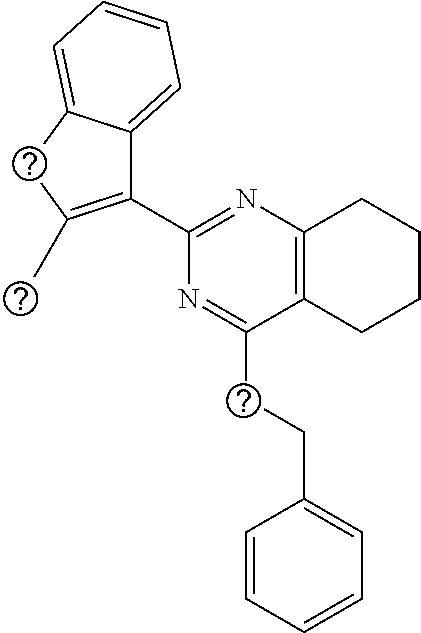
C1(C2=C(C)CC3=CC=CC=C23)=NC2=C(C(CCC3=CC=CC=C3)=N1)CCCC2
